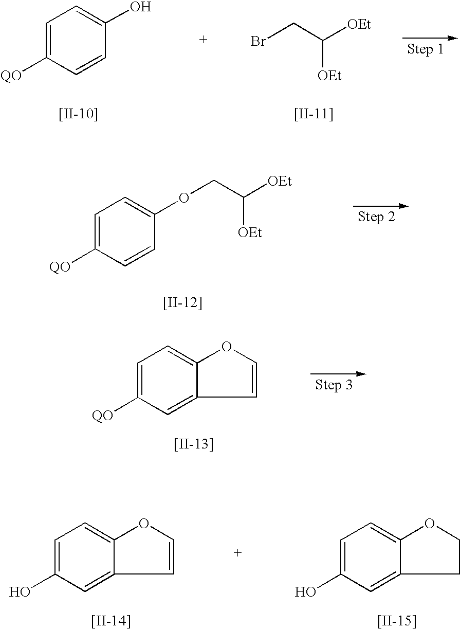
[[II-10]].C1=C([QO])C=CC(O)=C1.BrCC([OEt])[OEt].[[II-11]].[[II-12]].C1=C([QO])C=CC(OCC([OEt])[OEt])=C1.C1=C([QO])C=C2C=COC2=C1.[[II-13]].C1=C(O)C=C2C=COC2=C1.[[II-14]].C1=C(O)C=C2CCOC2=C1.[[II-15]]
